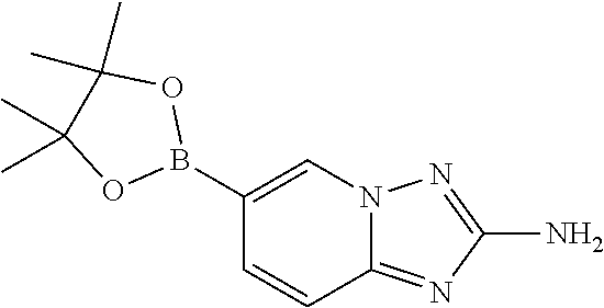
N12C(=NC(N)=N1)C=CC(B1OC(C)(C)C(C)(C)O1)=C2
